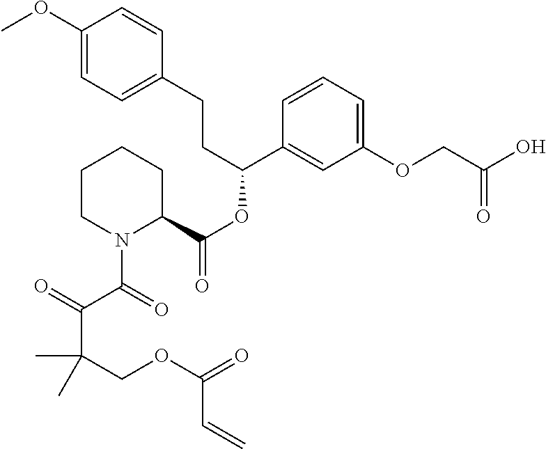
C1(OC)=CC=C(CCC(OC(=O)C2CCCCN2C(C(=O)C(COC(=O)C=C)(C)C)=O)C2=CC(OCC(O)=O)=CC=C2)C=C1
